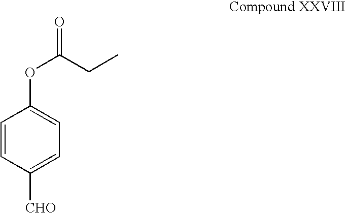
C1=CC([CHO])=CC=C1OC(CC)=O
